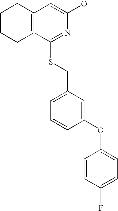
C1CCC2=C(C1)C=C(O)N=C2SCC1=CC=CC(OC2=CC=C(F)C=C2)=C1
